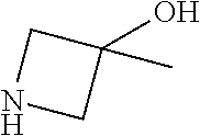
N1CC(O)(C)C1
